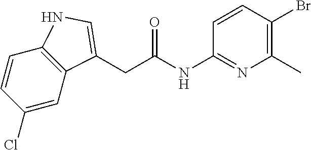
C1(Cl)=CC2=C(C=C1)NC=C2CC(NC1=NC(C)=C(Br)C=C1)=O
